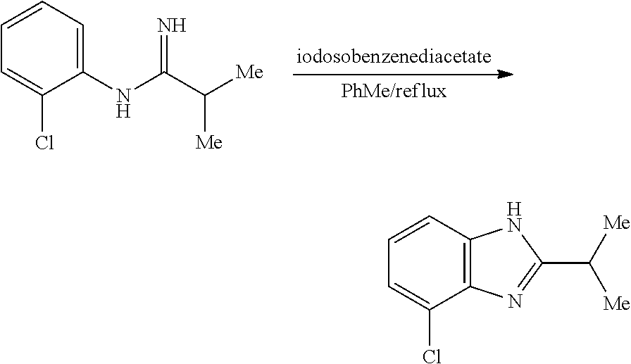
C12=C(C=CC=C1Cl)NC(C([Me])[Me])=N2.C1(NC(C([Me])[Me])=N)=CC=CC=C1Cl
